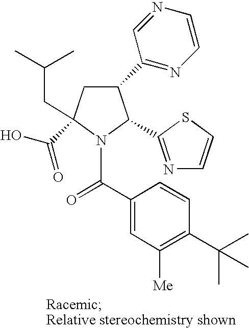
C1(C2=NC=CN=C2)CC(C(O)=O)(CC(C)C)N(C(C2=CC([Me])=C(C(C)(C)C)C=C2)=O)C1C1=NC=CS1
